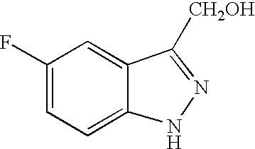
C1(F)=CC=C2C(=C1)C([CH2OH])=NN2
